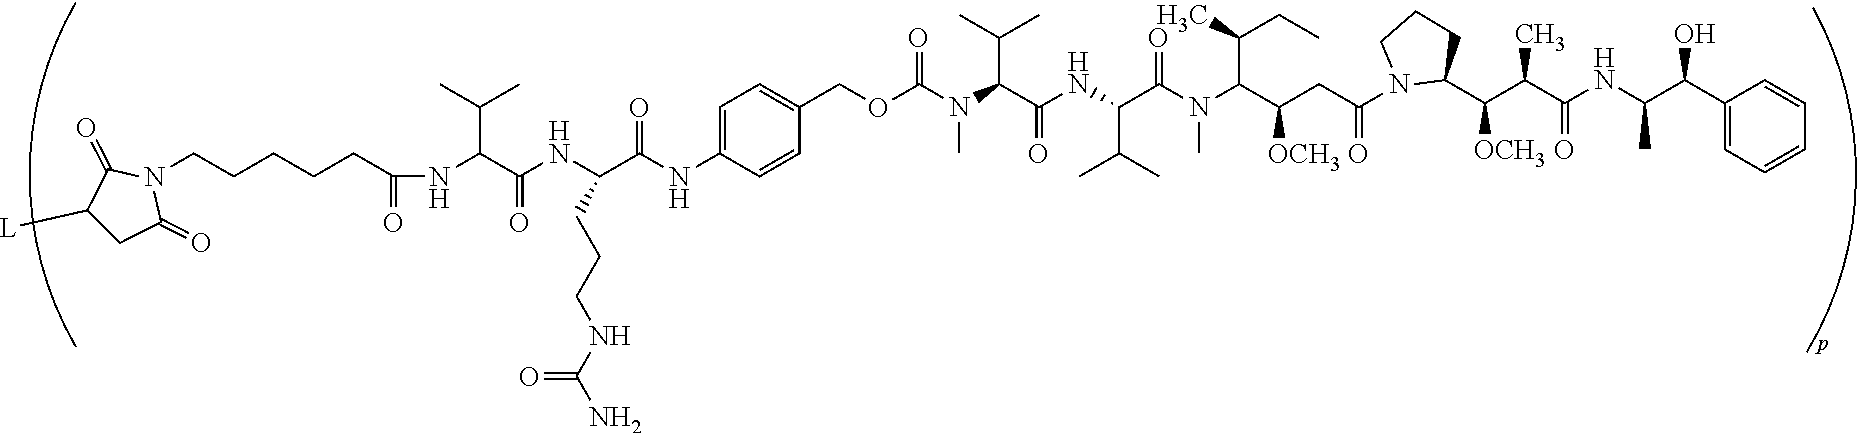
N1(CCCCCC(NC(C(NC(C(NC2=CC=C(COC(N(C(C(NC(C(N(C(C(CC(N3C(C(C(C(NC(C(C4=CC=CC=C4)O)C)=O)C)[OCH3])CCC3)=O)[OCH3])C(CC)C)C)=O)C(C)C)=O)C(C)C)C)=O)C=C2)=O)CCCNC(N)=O)=O)C(C)C)=O)C(=O)C([L])CC1=O
